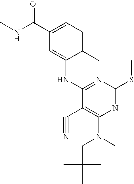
N1=C(SC)N=C(NC2=CC(C(NC)=O)=CC=C2C)C(C#N)=C1N(C)CC(C)(C)C
